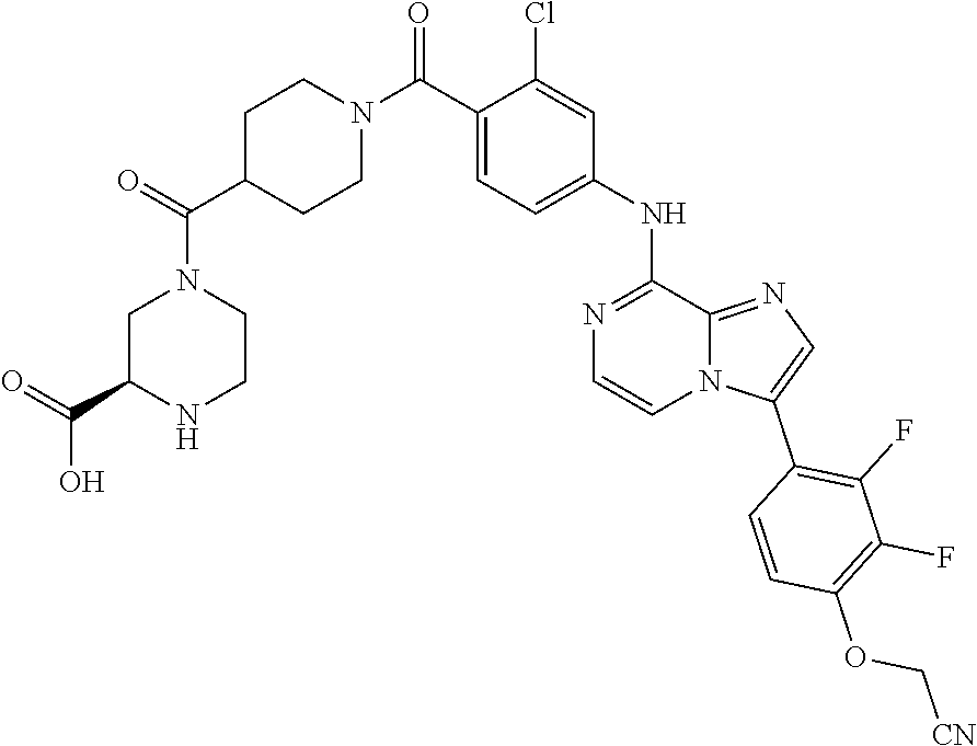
N1(C(C2=CC=C(NC3=NC=CN4C3=NC=C4C3=C(F)C(F)=C(OC[CN])C=C3)C=C2Cl)=O)CCC(C(=O)N2CC(C(=O)O)NCC2)CC1
